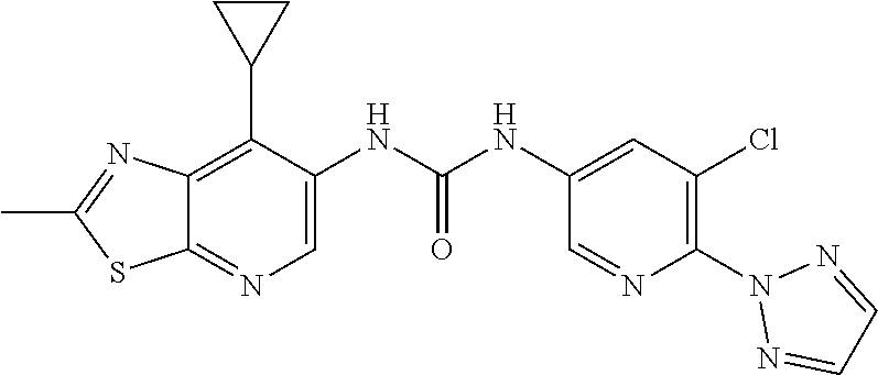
C12=C(C3CC3)C(NC(NC3=CC(Cl)=C(N4N=CC=N4)N=C3)=O)=CN=C1SC(C)=N2
